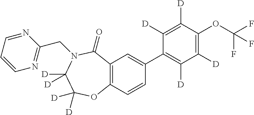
C12=C(C=CC(C3=C([D])C([D])=C(OC(F)(F)F)C([D])=C3[D])=C1)OC([D])([D])C([D])([D])N(CC1=NC=CC=N1)C2=O
